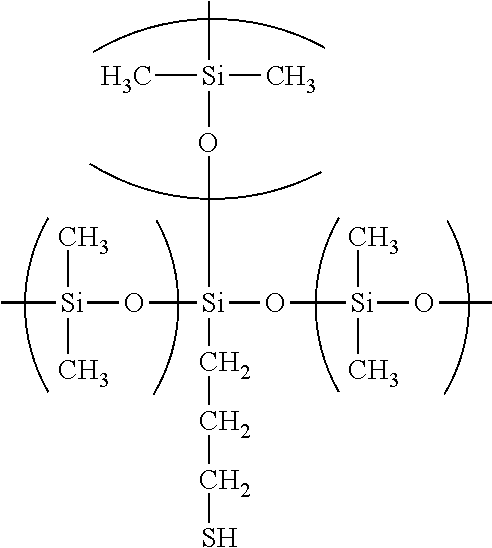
C[Si](O[Si](O[Si](OC)(C)C)(O[Si](C)(C)C)CCCS)(C)C
